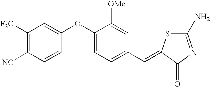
C1([F3C])=C([NC])C=CC(OC2=CC=C(C=C3SC(N)=NC3=O)C=C2[OMe])=C1
